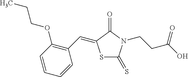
S1C(=S)N(CCC(O)=O)C(=O)C1=CC1=C(OCCC)C=CC=C1
